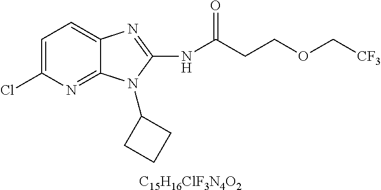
[C15H16ClF3N4O2].C1=C(Cl)N=C2C(=C1)N=C(NC(CCOC[CF3])=O)N2C1CCC1
